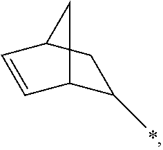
C1(C)C2C=CC(C1)C2
